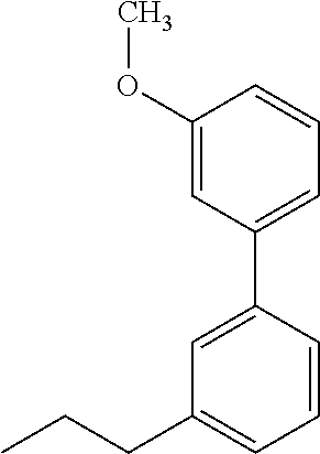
COC1=CC(C2=CC(CCC)=CC=C2)=CC=C1
